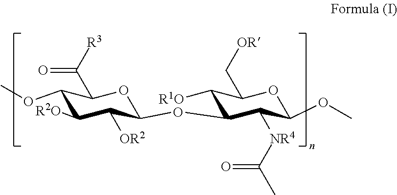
C1(OC)C([R2O])C([OR2])C(OC2C([R1O])C(C[OR])OC(OC)C2[NR4]C(C)=O)OC1C([R3])=O
